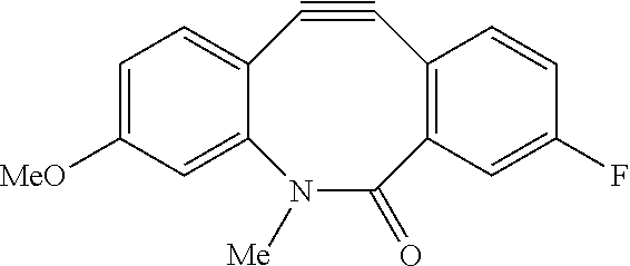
C12=CC=C([MeO])C=C1N([Me])C(=O)C1=C(C#C2)C=CC(F)=C1
